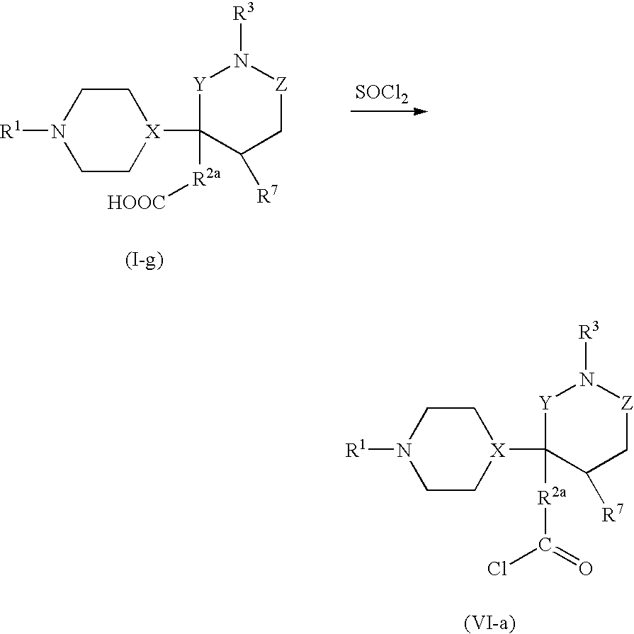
C1C[X](C2([R2a]C(Cl)=O)C([R7])C[Z]N([R3])[Y]2)CCN1[R1].C1C[X](C2([R2a][HOOC])C([R7])C[Z]N([R3])[Y]2)CCN1[R1].[SOCl2]
